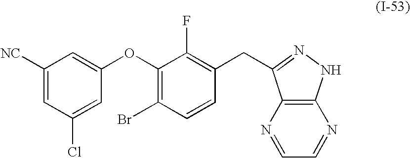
C1([NC])=CC(Cl)=CC(OC2=C(Br)C=CC(CC3=NNC4=C3N=CC=N4)=C2F)=C1
